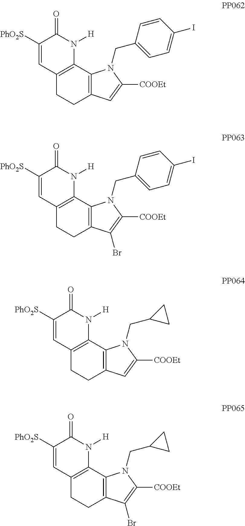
C1([PhO2S])=CC2=C(N([H])C1=O)C1=C(CC2)C=C([COOEt])N1CC1=CC=C(I)C=C1.C1([PhO2S])=CC2=C(N([H])C1=O)C1=C(CC2)C(Br)=C([COOEt])N1CC1=CC=C(I)C=C1.C1([PhO2S])=CC2=C(N([H])C1=O)C1=C(CC2)C=C([COOEt])N1CC1CC1.C1([PhO2S])=CC2=C(N([H])C1=O)C1=C(CC2)C(Br)=C([COOEt])N1CC1CC1
